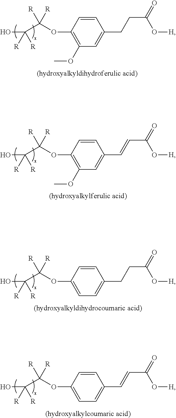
C1=CC(OC([R])([R])C(O)([R])[R])=C(OC)C=C1CCC(=O)O[H].C1=CC(OC([R])([R])C(O)([R])[R])=C(OC)C=C1C=CC(=O)O[H].C1=CC(OC([R])([R])C(O)([R])[R])=CC=C1CCC(=O)O[H].C1=CC(OC([R])([R])C(O)([R])[R])=CC=C1C=CC(=O)O[H]
